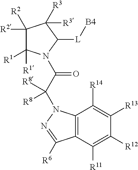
C1([R2])([R2])C([R1])([R1])N(C(C(N2C3=C(C([R11])=C([R12])C([R13])=C3[R14])C([R6])=N2)([R8])[R8])=O)C([L][B4])C1([R3])[R3]
